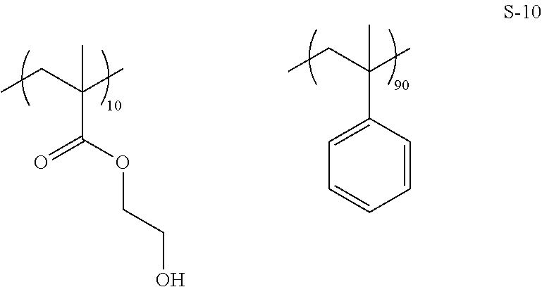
CC(C)(CC)C(=O)OCCO.CC(C)(CC)C1=CC=CC=C1
